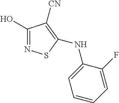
C1(O)=NSC(NC2=CC=CC=C2F)=C1[CN]
